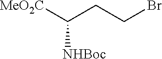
[NHBoc]C([MeO2C])CCBr
